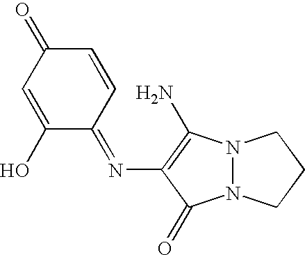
N12N(C(N)=C(N=C3C=CC(=O)C=C3O)C1=O)CCC2
